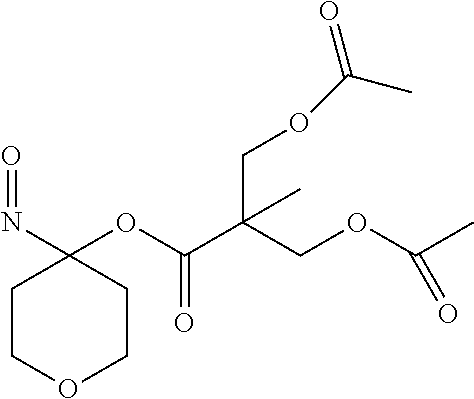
C1COCCC1(N=O)OC(C(COC(C)=O)(C)COC(C)=O)=O
